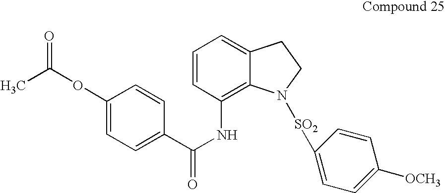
C1=CC(NC(=O)C2=CC=C(OC(=O)C)C=C2)=C2C(=C1)CCN2[SO2]C1=CC=C([OCH3])C=C1
